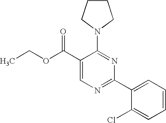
C1(C(OCC)=O)=CN=C(C2=CC=CC=C2Cl)N=C1N1CCCC1
